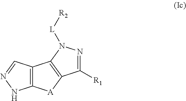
C1([R1])=NN([L][R2])C2=C1[A]C1=C2C=NN1
